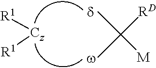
[R1][Cz][R1].CC(C)([RD])[M]
